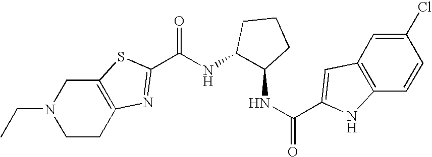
N1(CC)CCC2=C(C1)SC(C(NC1C(NC(=O)C3=CC4=C(C=CC(Cl)=C4)N3)CCC1)=O)=N2
